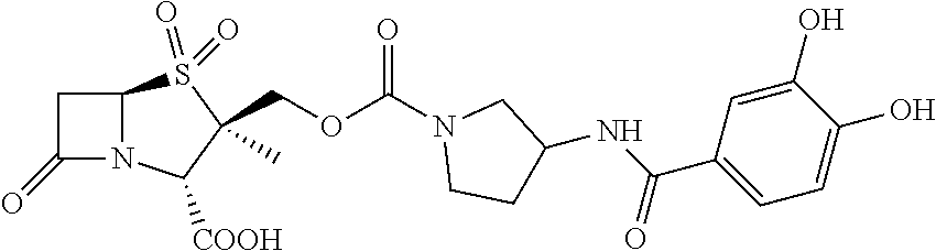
C1C(=O)N2C1S(=O)(=O)C(C)(COC(N1CCC(NC(C3=CC=C(O)C(O)=C3)=O)C1)=O)C2[COOH]
